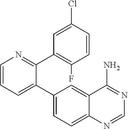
C1=CC=C(C2=CC=C3C(=C2)C(N)=NC=N3)C(C2=C(F)C=CC(Cl)=C2)=N1
